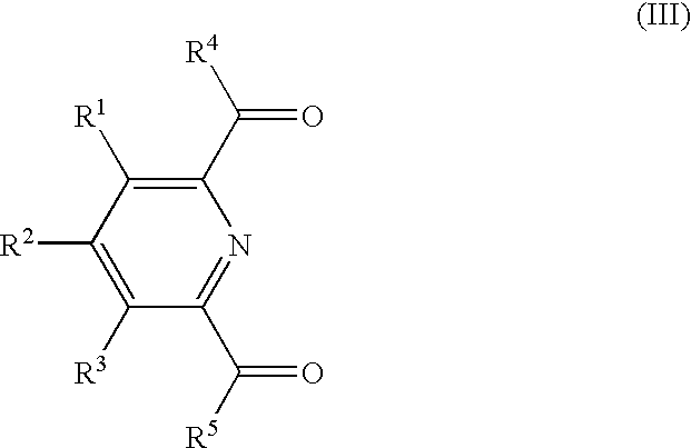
O=C(C1=C([R1])C([R2])=C([R3])C(C([R5])=O)=N1)[R4]
